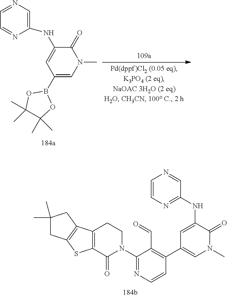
C12=C(C(=O)N(C3=NC=CC(C4=CN(C)C(=O)C(NC5=NC=CN=C5)=C4)=C3C=O)CC1)SC1=C2CC(C)(C)C1.C1=NC=C(NC2=CC(B3OC(C)(C)C(C)(C)O3)=CN(C)C2=O)N=C1
